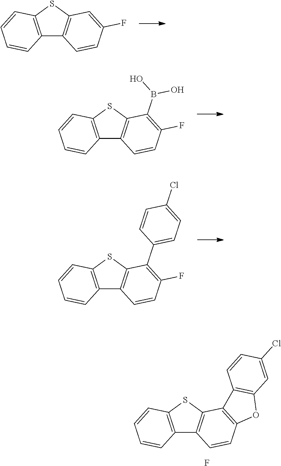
C12=C(SC3=C1C=CC(F)=C3)C=CC=C2.C12=C(SC3=C1C=CC(F)=C3B(O)O)C=CC=C2.C12=C(SC3=C1C=CC(F)=C3C1=CC=C(Cl)C=C1)C=CC=C2.C12=C(SC3=C1C=CC1=C3C3=C(O1)C=C(Cl)C=C3)C=CC=C2.F
